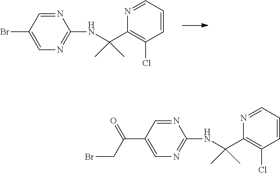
N1=CC(Br)=CN=C1NC(C1=C(Cl)C=CC=N1)(C)C.N1=CC(C(=O)CBr)=CN=C1NC(C1=C(Cl)C=CC=N1)(C)C
